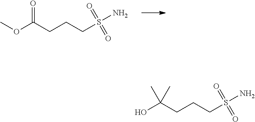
COC(CCCS(N)(=O)=O)=O.OC(CCCS(=O)(=O)N)(C)C
